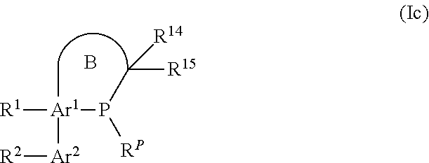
[R1][Ar1]([Ar2][R2])(P(C([R15])[R14])[RP])C.B
